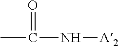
CC(N[A2])=O
